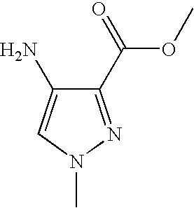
C1(C(=O)OC)=NN(C)C=C1N
